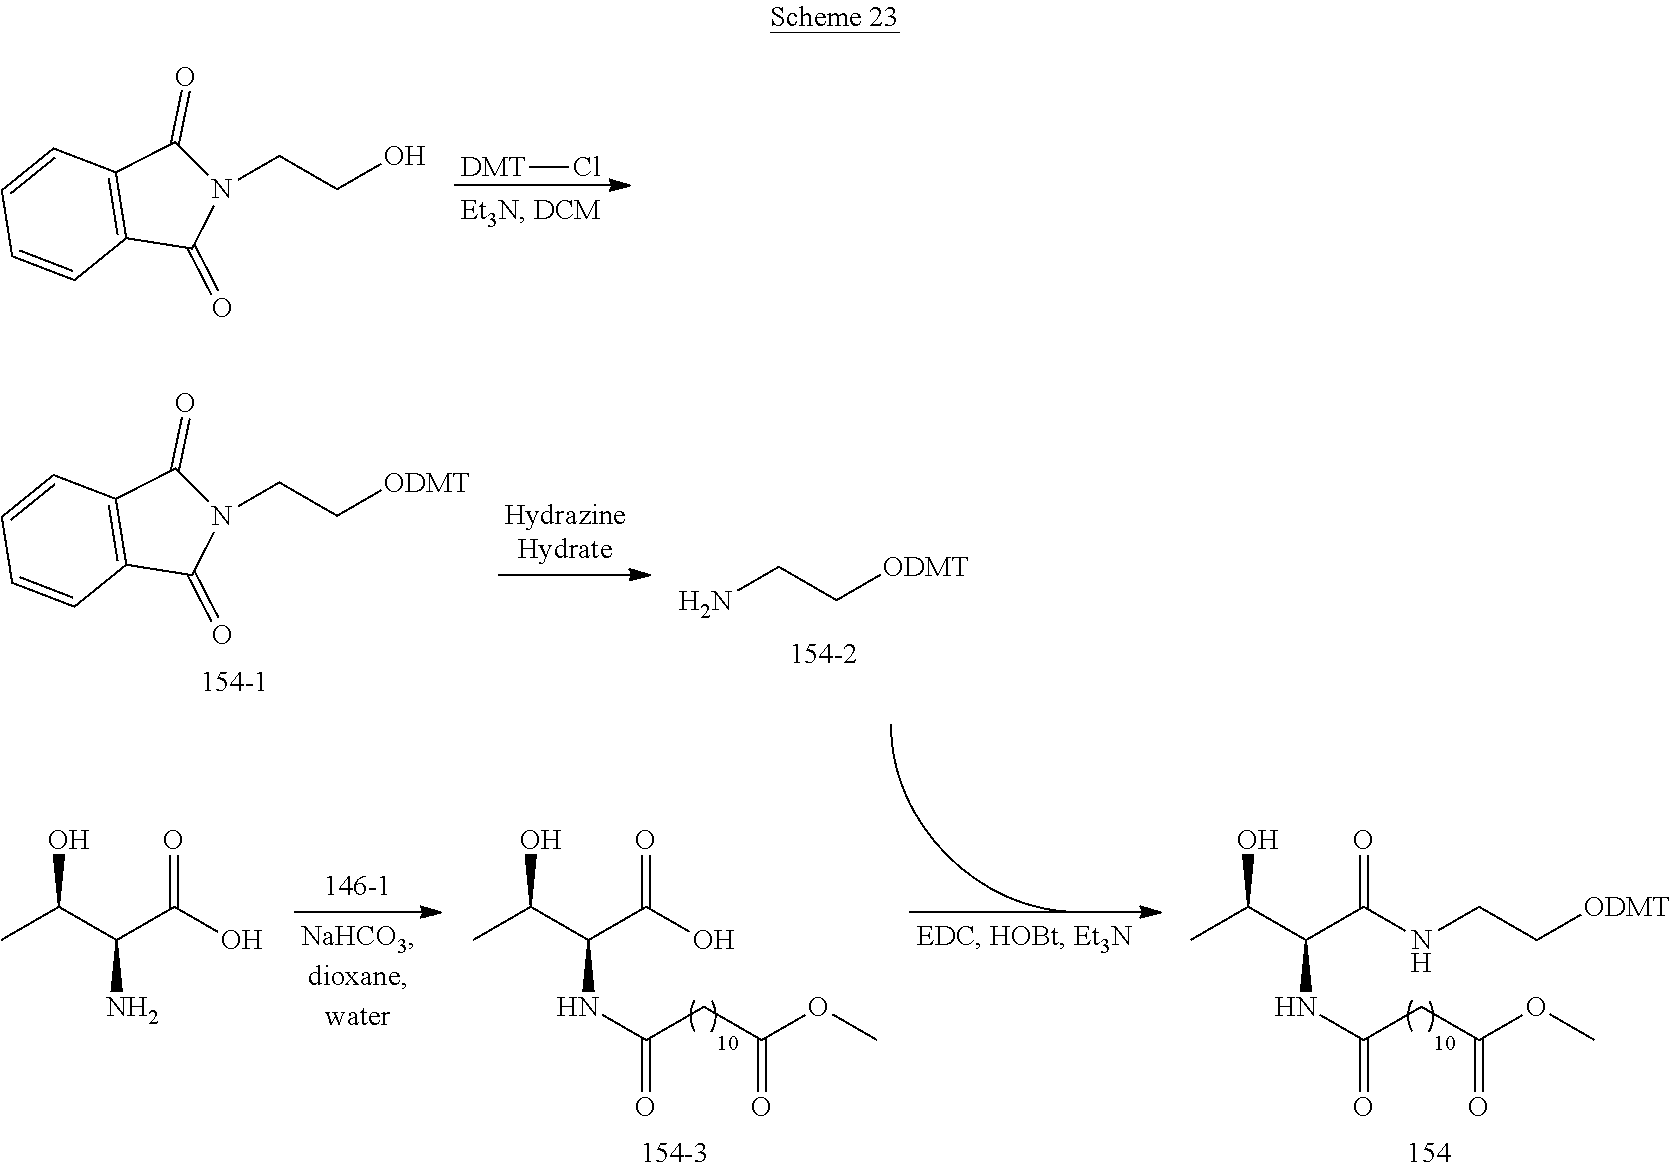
[DMT]Cl.N1(CCO)C(=O)C2=C(C1=O)C=CC=C2.N1(CC[ODMT])C(=O)C2=C(C1=O)C=CC=C2.NCC[ODMT].C(O)(C(C(O)=O)NC(=O)CC(OC)=O)C.C(O)(C(C(NCC[ODMT])=O)NC(=O)CC(OC)=O)C.C(O)(C(C(O)=O)N)C
